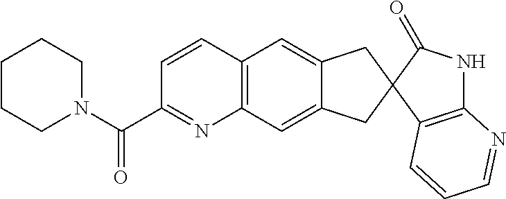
C12=C(C=C3C(=C1)CC1(C3)C3=C(NC1=O)N=CC=C3)N=C(C(N1CCCCC1)=O)C=C2
